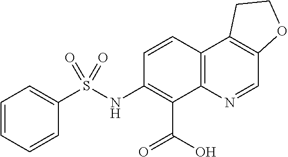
C1=CC(NS(C2=CC=CC=C2)(=O)=O)=C(C(=O)O)C2=C1C1=C(C=N2)OCC1
